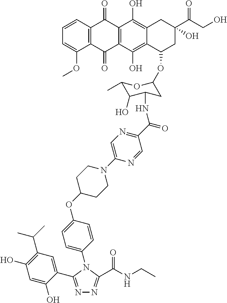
C1=CC2=C(C(OC)=C1)C(=O)C1=C(C2=O)C(O)=C2C(=C1O)C(OC1CC(NC(=O)C3=NC=C(N4CCC(OC5=CC=C(N6C(C(NCC)=O)=NN=C6C6=CC(C(C)C)=C(O)C=C6O)C=C5)CC4)N=C3)C(O)C(C)O1)CC(C(=O)CO)(O)C2
